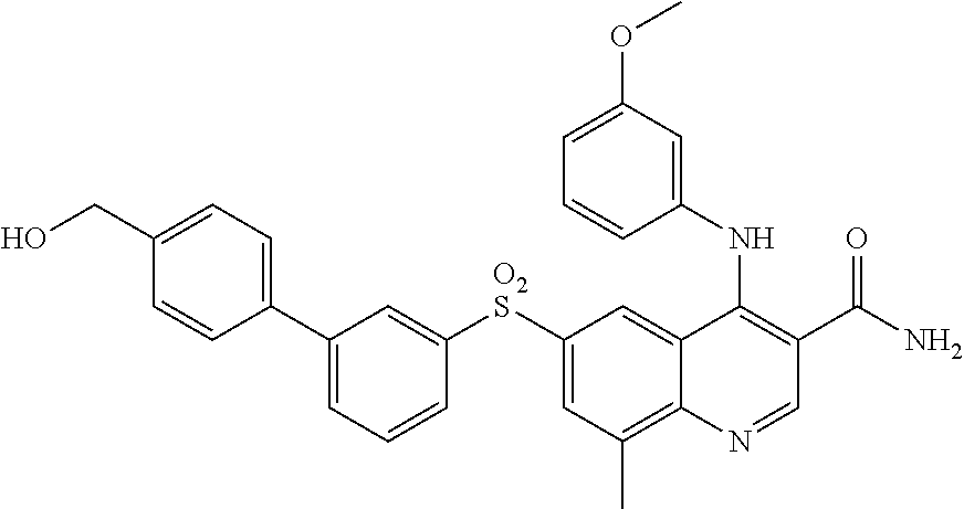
C1([O2S]C2=CC(C)=C3C(=C2)C(NC2=CC(OC)=CC=C2)=C(C(N)=O)C=N3)=CC(C2=CC=C(CO)C=C2)=CC=C1
